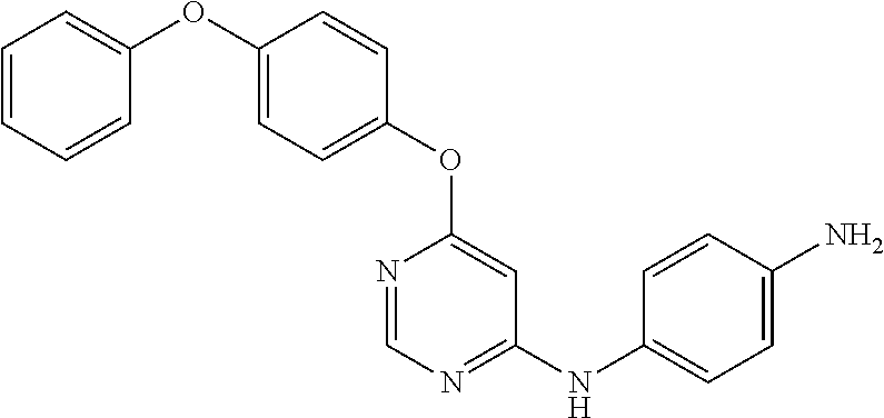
C1(OC2=CC=CC=C2)=CC=C(OC2=CC(NC3=CC=C(N)C=C3)=NC=N2)C=C1
